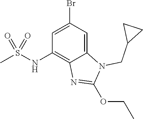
C12=CC(Br)=CC(NS(C)(=O)=O)=C1N=C(OCC)N2CC1CC1
